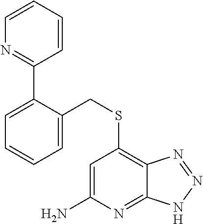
C1=C(N)N=C2C(=C1SCC1=CC=CC=C1C1=NC=CC=C1)N=NN2
